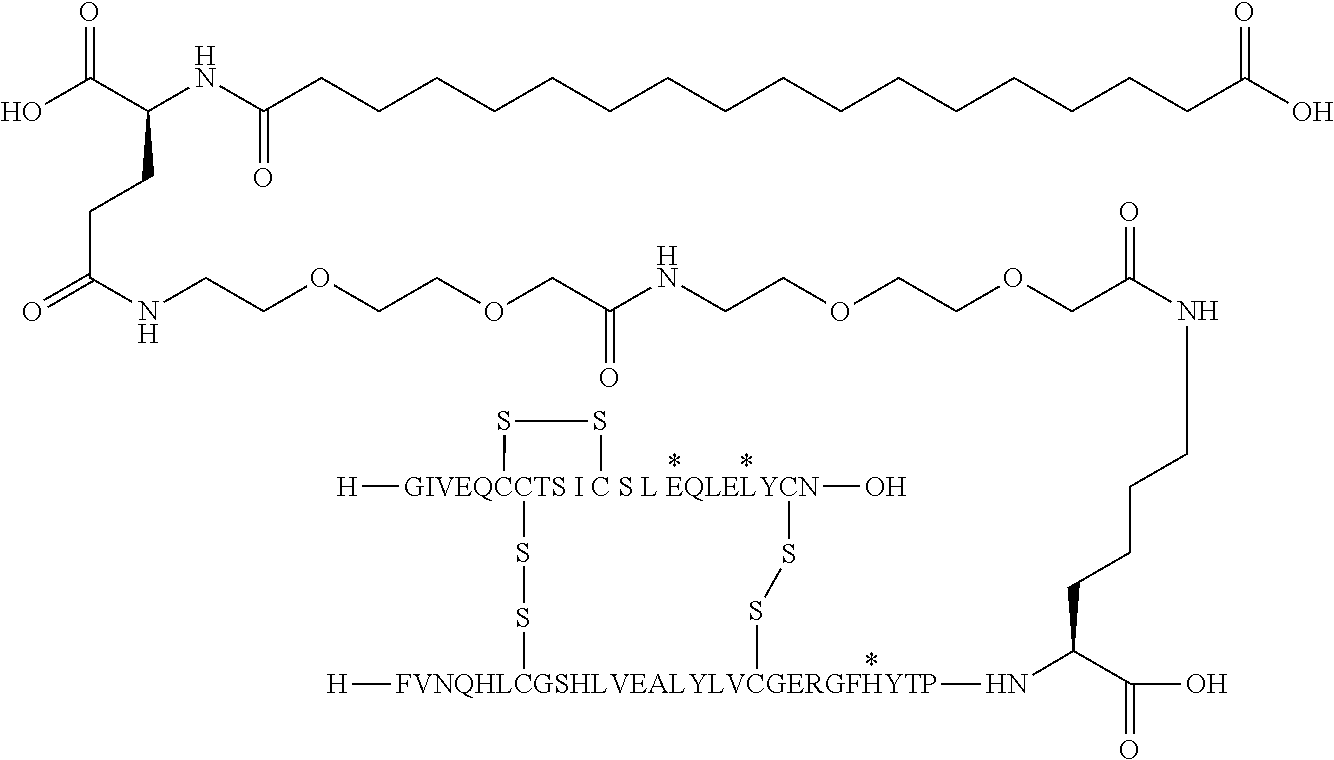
C(CCC(C(O)=O)N[FVNQHLCGSHLVEALYLVCGERGFHYTP]1([H])SS[GIVEQCCTS I C S L EQLELYCN]2([H])(O)(SS1)SS2)CNC(=O)COCCOCCNC(COCCOCCNC(=O)CCC(C(O)=O)NC(CCCCCCCCCCCCCCCCC(O)=O)=O)=O
